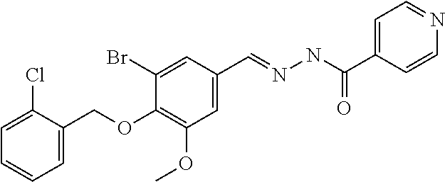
C1=C(Cl)C(COC2=C(OC)C=C(C=NNC(C3=CC=NC=C3)=O)C=C2Br)=CC=C1
